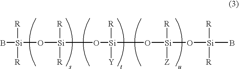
B[Si](O[Si](O[Si]([R])([Y])O[Si]([R])([Z])O[Si]([R])([R])B)([R])[R])([R])[R]
